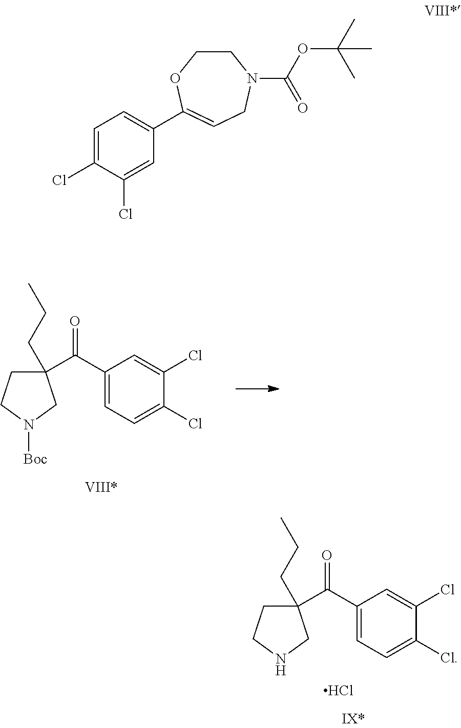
C1=C(Cl)C(Cl)=CC(C2=CCN(C(OC(C)(C)C)=O)CCO2)=C1.C1(CCC)(C(C2=CC=C(Cl)C(Cl)=C2)=O)CCN([Boc])C1.C1(CCC)(C(C2=CC=C(Cl)C(Cl)=C2)=O)CCNC1.Cl
